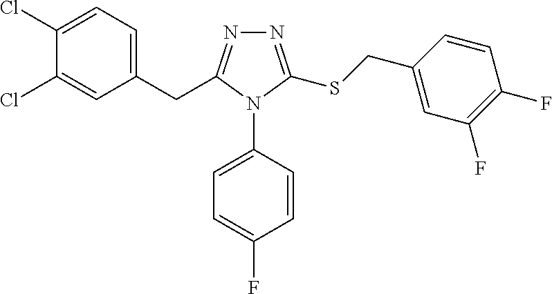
C1(Cl)=CC=C(CC2=NN=C(SCC3=CC(F)=C(F)C=C3)N2C2=CC=C(F)C=C2)C=C1Cl
